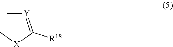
[Y](C)=C([X]C)[R18]
